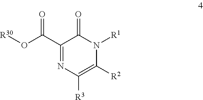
C1(C(O[R30])=O)=NC([R3])=C([R2])N([R1])C1=O
